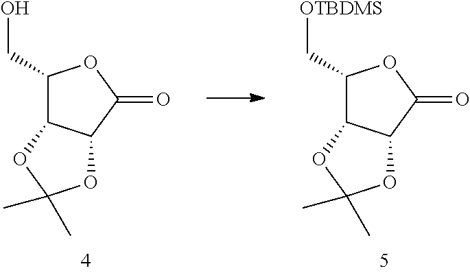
C1(C[OTBDMS])C2C(C(=O)O1)OC(C)(C)O2.C1(CO)C2C(C(=O)O1)OC(C)(C)O2
